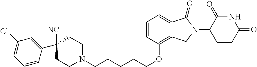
C1=CC(OCCCCCN2CCC(C3=CC(Cl)=CC=C3)([NC])CC2)=C2C(=C1)C(=O)N(C1CCC(=O)NC1=O)C2
